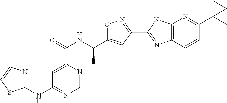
C1=NC(C(=O)NC(C2=CC(C3=NC4=C(N3)N=C(C3(C)CC3)C=C4)=NO2)C)=CC(NC2=NC=CS2)=N1
